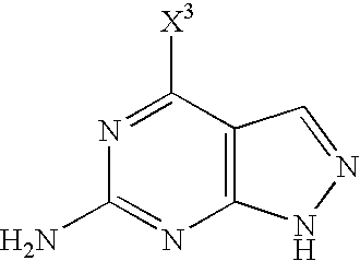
N1=C([X3])C2=C(N=C1N)NN=C2
